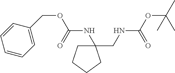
N(C(OCC1=CC=CC=C1)=O)C1(CNC(OC(C)(C)C)=O)CCCC1
